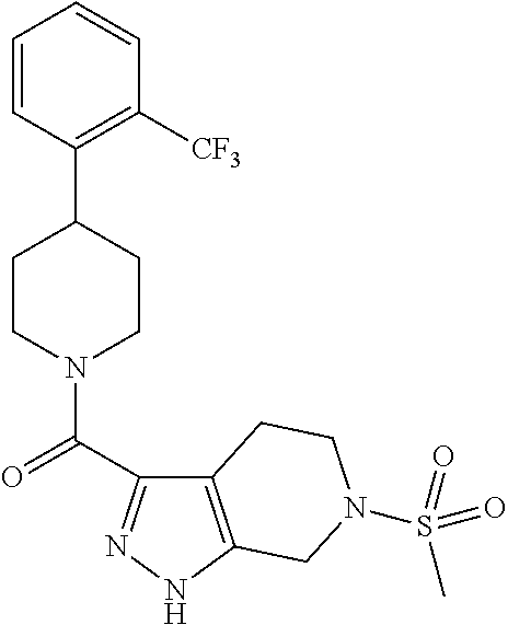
C1=CC(C2CCN(C(=O)C3=NNC4=C3CCN(S(C)(=O)=O)C4)CC2)=C([CF3])C=C1
